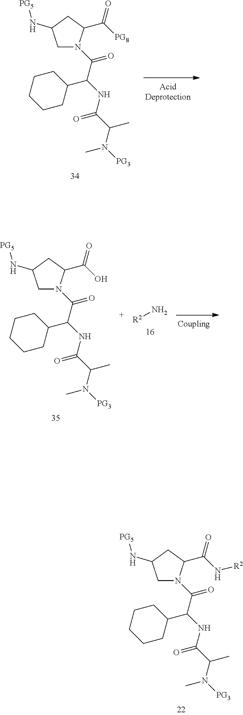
C(N([PG3])C)(C(NC(C(N1CC(N[PG5])CC1C([PG8])=O)=O)C1CCCCC1)=O)C.C(N([PG3])C)(C(NC(C(N1CC(N[PG5])CC1C(O)=O)=O)C1CCCCC1)=O)C.[R2]N.C(N([PG3])C)(C(NC(C(N1CC(N[PG5])CC1C(N[R2])=O)=O)C1CCCCC1)=O)C
